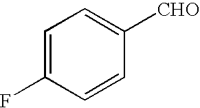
C1=C(F)C=CC([CHO])=C1
